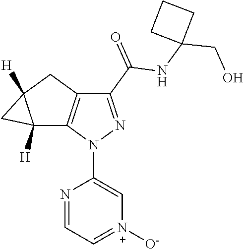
C12([H])C3=C(CC1([H])C2)C(C(=O)NC1(CO)CCC1)=NN3C1=C[N+]([O-])=CC=N1
